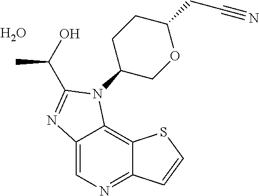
C12=CN=C3C(=C1N(C1COC(CC#N)CC1)C(C(C)O)=N2)SC=C3.O
